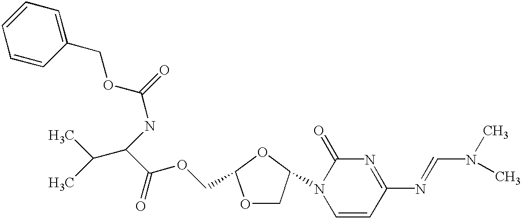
C(C(OCC1OCC(N2C=CC(N=CN(C)C)=NC2=O)O1)=O)(C(C)C)NC(=O)OCC1=CC=CC=C1
